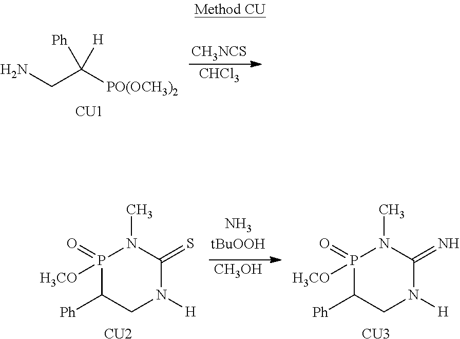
C(C([PO(OCH3)2])([H])[Ph])N.[CU1].[CH3NCS].[CHCl3].[CH3OH].P1(=O)([H3CO])C([Ph])CN([H])C(=S)N1C.[CU2].P1(=O)([H3CO])C([Ph])CN([H])C(=N)N1C.[CU3]
